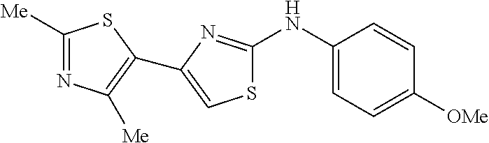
C1([Me])=NC([Me])=C(C2=CSC(NC3=CC=C([OMe])C=C3)=N2)S1
